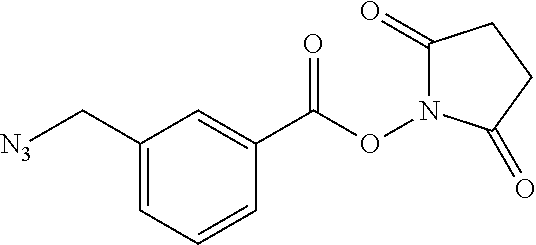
C1(C[N3])=CC=CC(C(ON2C(=O)CCC2=O)=O)=C1
